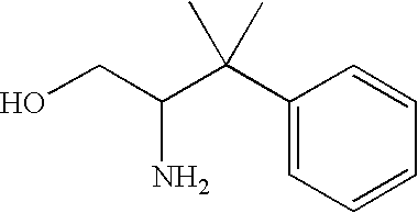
OCC(C(C1=CC=CC=C1)(C)C)N
